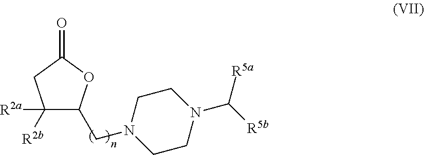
C1([R2a])([R2b])C(CN2CCN(C([R5a])[R5b])CC2)OC(=O)C1
